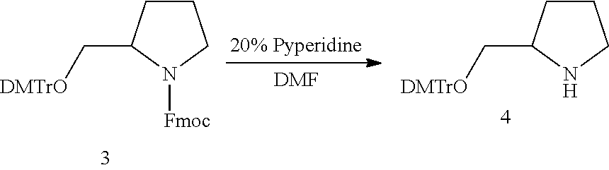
C1CC(C[DMTrO])N([Fmoc])C1.[DMF].C1CC(C[DMTrO])NC1
